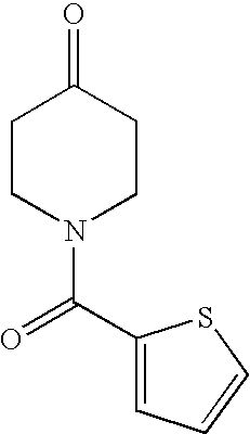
C1(C(=O)N2CCC(=O)CC2)=CC=CS1
